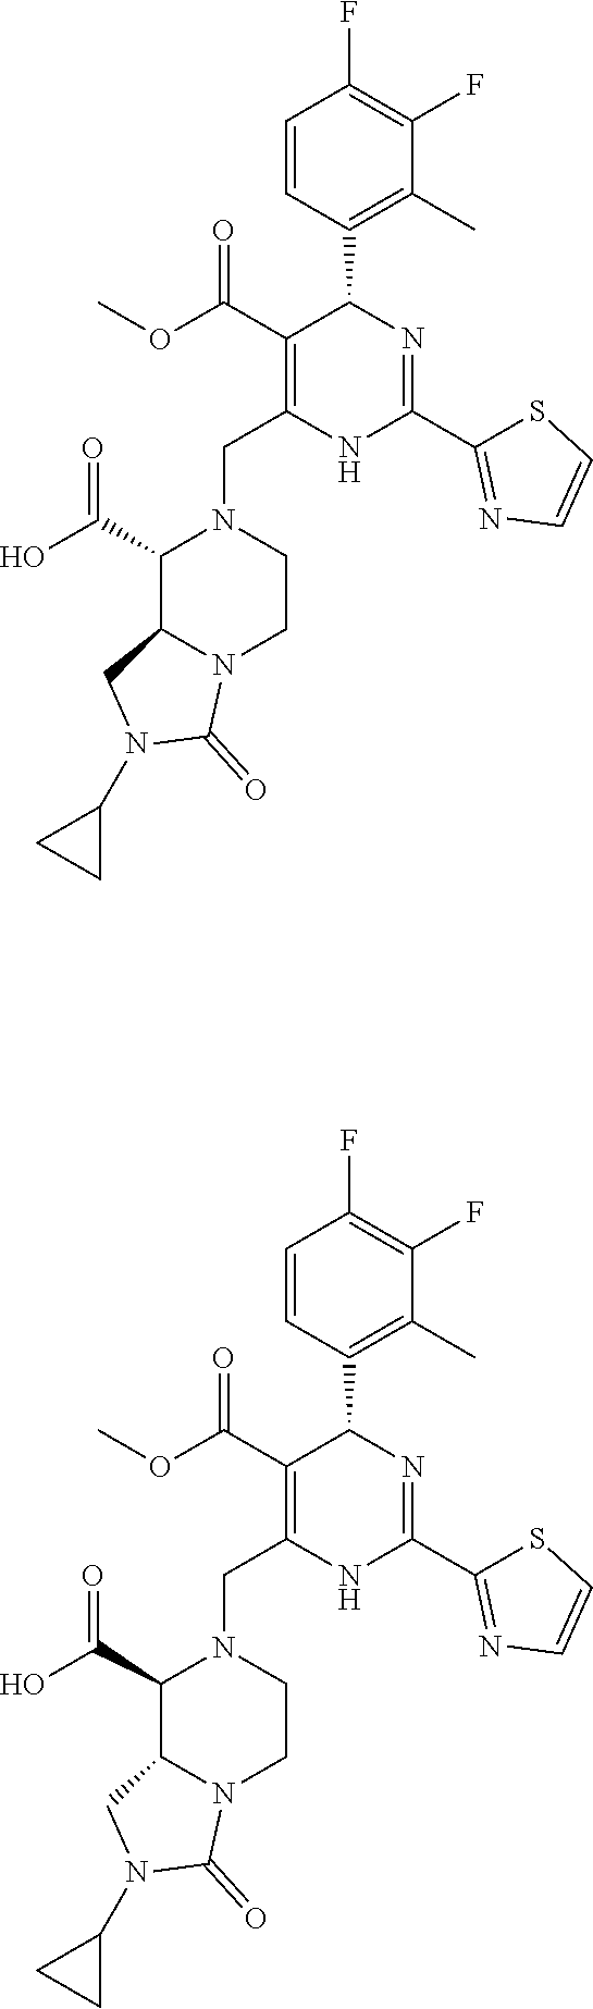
C1(C)=C(C2C(C(=O)OC)=C(CN3C(C(O)=O)C4N(CC3)C(=O)N(C3CC3)C4)NC(C3=NC=CS3)=N2)C=CC(F)=C1F.C1(C)=C(C2C(C(=O)OC)=C(CN3C(C(O)=O)C4N(CC3)C(=O)N(C3CC3)C4)NC(C3=NC=CS3)=N2)C=CC(F)=C1F
